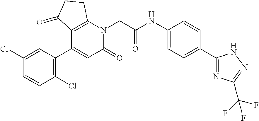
C12=C(N(CC(NC3=CC=C(C4=NC(C(F)(F)F)=NN4)C=C3)=O)C(=O)C=C1C1=C(Cl)C=CC(Cl)=C1)CCC2=O
